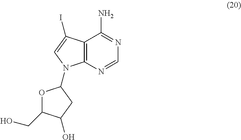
C12=C(N=CN=C1N)N(C1OC(CO)C(O)C1)C=C2I
